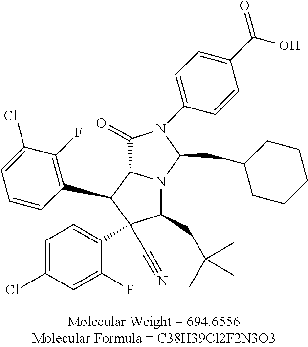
C1(Cl)=CC=C(C2(C#N)C(CC(C)(C)C)N3C(C2C2=C(F)C(Cl)=CC=C2)C(=O)N(C2=CC=C(C(O)=O)C=C2)C3CC2CCCCC2)C(F)=C1
